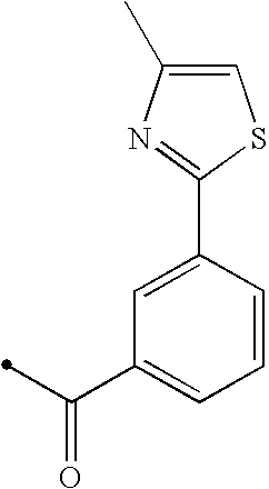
C1(C2=NC(C)=CS2)=CC(C(=O)C)=CC=C1
